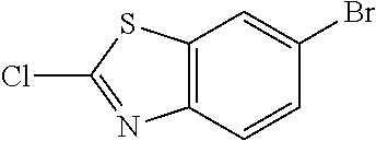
C12=C(SC(Cl)=N1)C=C(Br)C=C2
